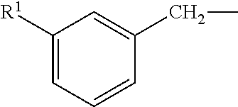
C1([R1])=CC=CC(CC)=C1
